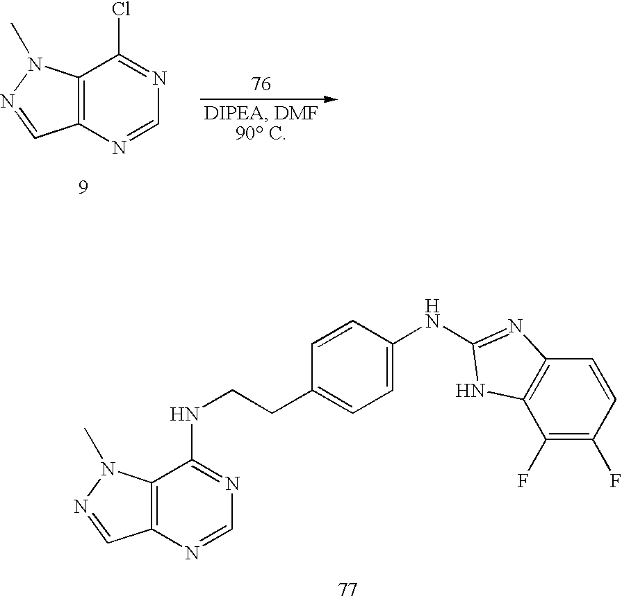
C1=C(NC2=NC3=C(C(F)=C(F)C=C3)N2)C=CC(CCNC2=NC=NC3=C2N(C)N=C3)=C1.ClC1=NC=NC2=C1N(C)N=C2
